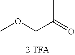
CC(=O)COC.[2 TFA]
